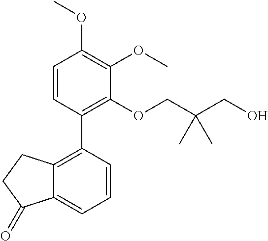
C1=CC(C2=C(OCC(CO)(C)C)C(OC)=C(OC)C=C2)=C2C(=C1)C(=O)CC2
